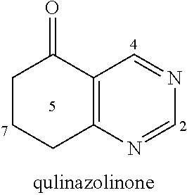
C1CCC2=C(C1=O)C=NC=N2
